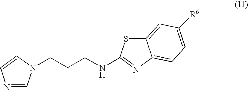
C12=CC([R6])=CC=C1N=C(NCCCN1C=NC=C1)S2
